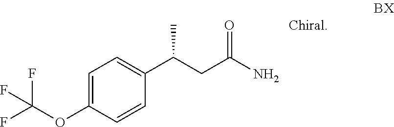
FC(OC1=CC=C(C(CC(N)=O)C)C=C1)(F)F
